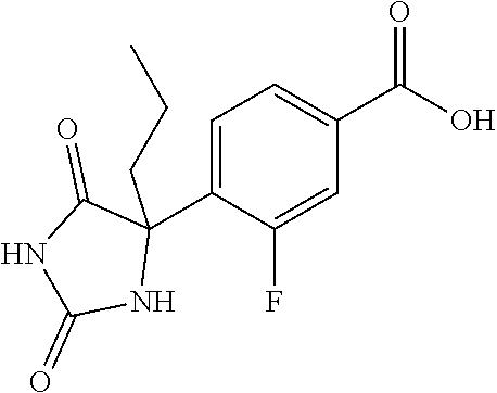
C1=C(F)C(C2(CCC)C(=O)NC(=O)N2)=CC=C1C(O)=O
